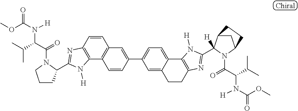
C1CC(C2=NC3=C(C4=C(C=C3)C=C(C3=CC=C5C(=C3)CCC3=C5N([H])C(C5([H])C6CC(N5C(=O)C(C(C)C)N([H])C(OC)=O)CC6)=N3)C=C4)N2[H])N(C(=O)C(C(C)C)N([H])C(OC)=O)C1
